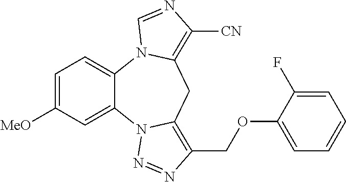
C1=C([MeO])C=C2C(=C1)N1C(=C([CN])N=C1)CC1=C(COC3=CC=CC=C3F)N=NN21
